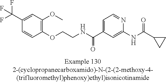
C1(C(F)(F)F)=CC(OC)=C(OCCNC(C2=CC=NC(NC(C3CC3)=O)=C2)=O)C=C1
